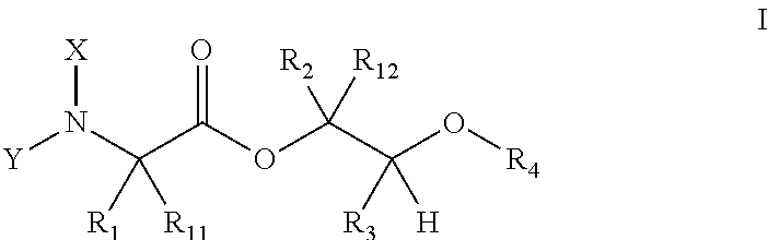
[Y]N(C(C(OC(C(O[R4])([H])[R3])([R12])[R2])=O)([R11])[R1])[X]
